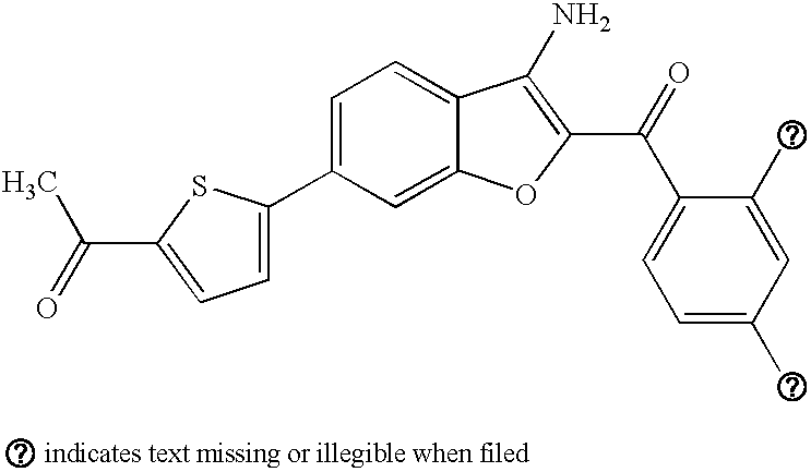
C1(C2=CC=C(C(C)=O)S2)=CC=C2C(=C1)OC(C(C1=CC=C(Cl)C=C1Cl)=O)=C2N
